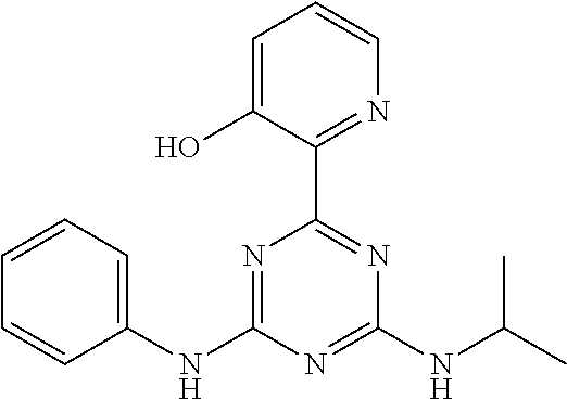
C1=C(O)C(C2=NC(NC(C)C)=NC(NC3=CC=CC=C3)=N2)=NC=C1
